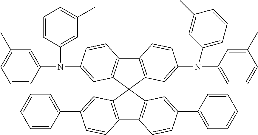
C12=C(C=C(N(C3=CC=CC(C)=C3)C3=CC=CC(C)=C3)C=C1)C1(C3=C2C=CC(N(C2=CC(C)=CC=C2)C2=CC(C)=CC=C2)=C3)C2=C(C3=C1C=C(C1=CC=CC=C1)C=C3)C=CC(C1=CC=CC=C1)=C2
